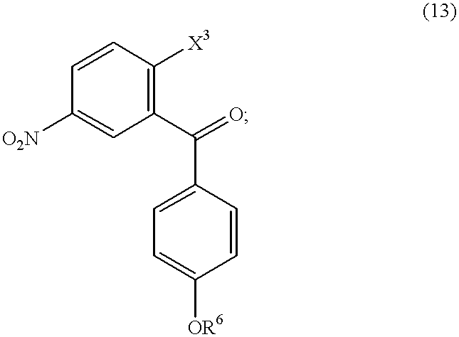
C1([O2N])=CC(C(=O)C2=CC=C([OR6])C=C2)=C([X3])C=C1
